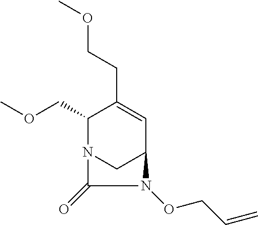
O(CC1N2CC(C=C1CCOC)N(OCC=C)C2=O)C
